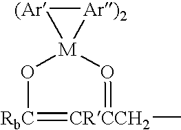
O1[RbC]=[CRCCH2](C)=O[M]12[Ar)2][(Ar]2
